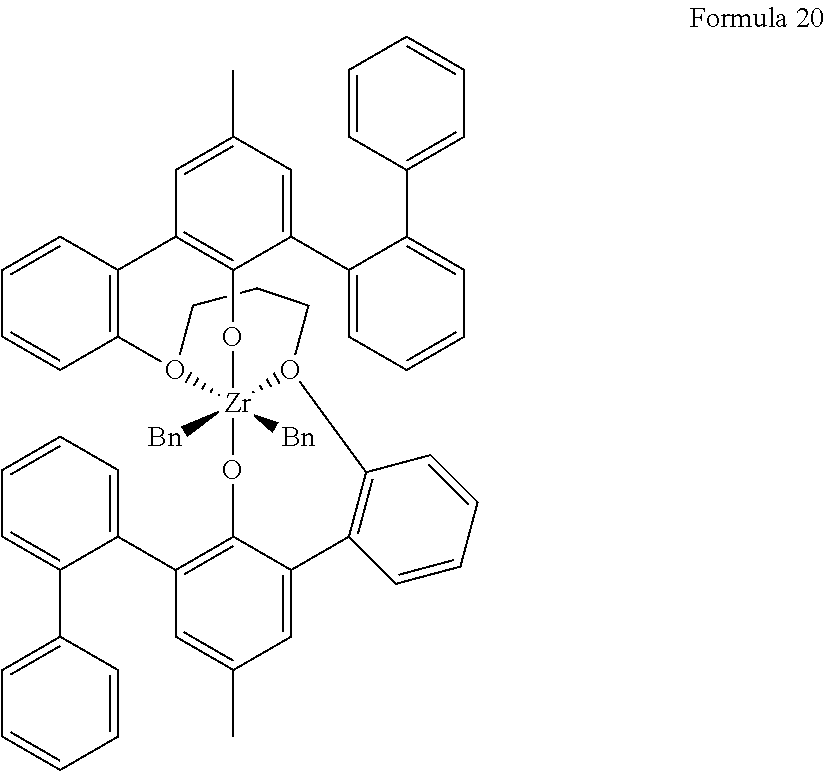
O1[Zr]23([Bn])([Bn])OC4=C(C5=CC=CC=C5C5=CC=CC=C5)C=C(C)C=C4C4=C(O2CCCO3C2=C(C3=C1C(C1=CC=CC=C1C1=CC=CC=C1)=CC(C)=C3)C=CC=C2)C=CC=C4
